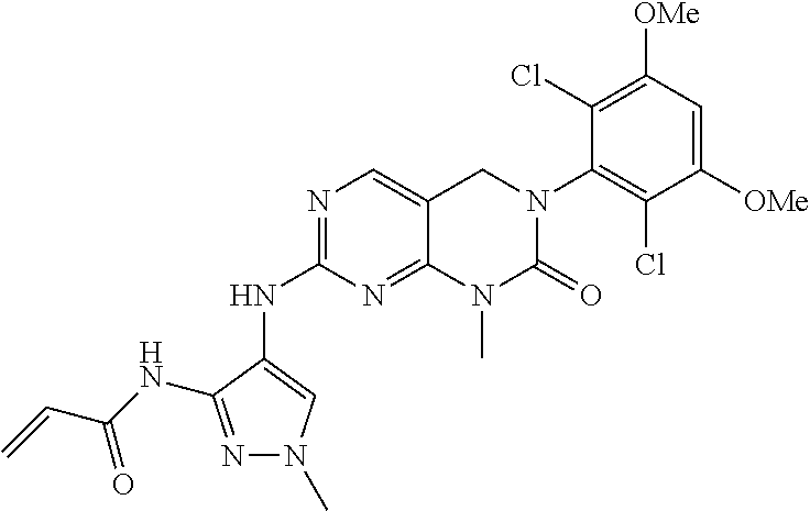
N(C1=NC=C2C(=N1)N(C)C(=O)N(C1=C(Cl)C([OMe])=CC([OMe])=C1Cl)C2)C1=CN(C)N=C1NC(C=C)=O
